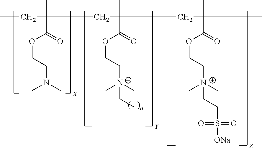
CCC(CC(C(=O)OCC[N+](C)(C)CCC)(C)CC(C(=O)OCC[N+](C)(C)CCS(=O)(=O)[ONa])(C)C)(C)C(=O)OCCN(C)C
